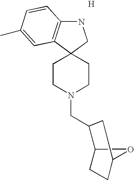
C1CN(CC2C3CCC(O3)C2)CCC12CNC1=C2C=C(C)C=C1.[H]
